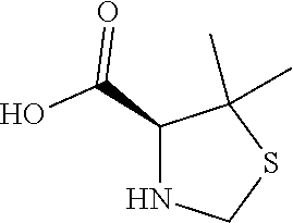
C1(C(O)=O)NCSC1(C)C
